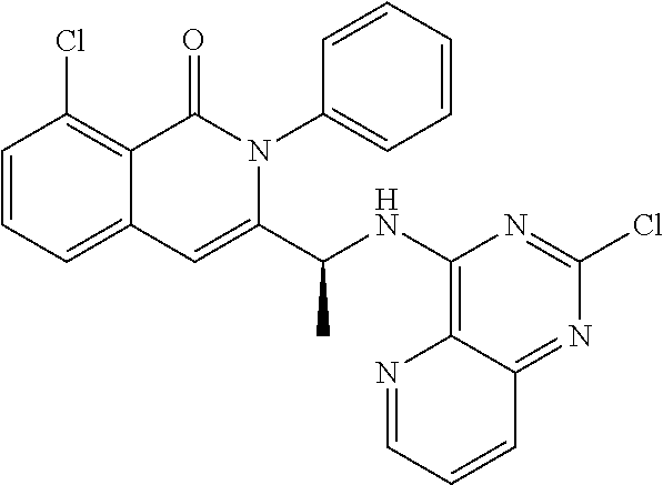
C12=CC=CC(Cl)=C1C(=O)N(C1=CC=CC=C1)C(C(C)NC1=C3C(=NC(Cl)=N1)C=CC=N3)=C2
